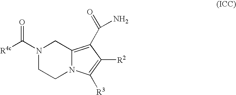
N1(C([R4c])=O)CCN2C(=C(C(N)=O)C([R2])=C2[R3])C1
